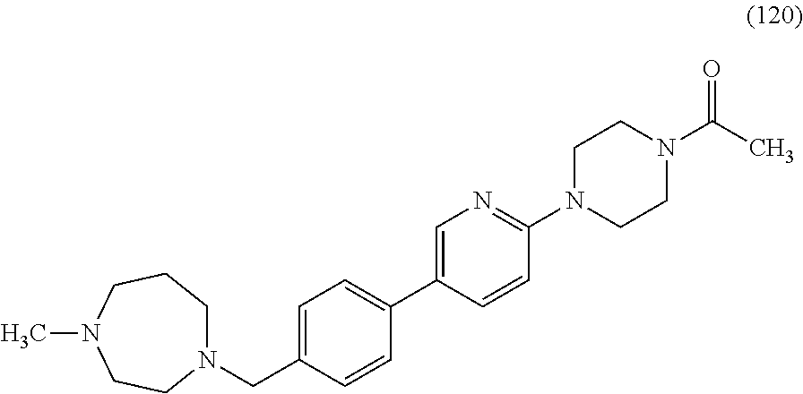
CN1CCN(CC2=CC=C(C3=CN=C(N4CCN(C(C)=O)CC4)C=C3)C=C2)CCC1
